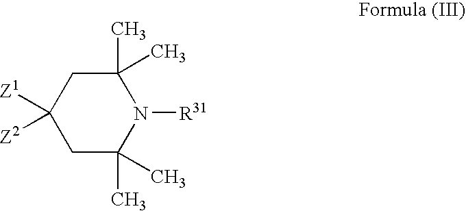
C1(C)(C)CC([Z1])([Z2])CC(C)(C)N1[R31]
